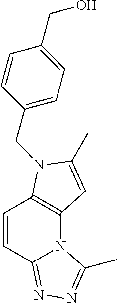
C12=C(N(CC3=CC=C(CO)C=C3)C(C)=C1)C=CC1=NN=C(C)N21
